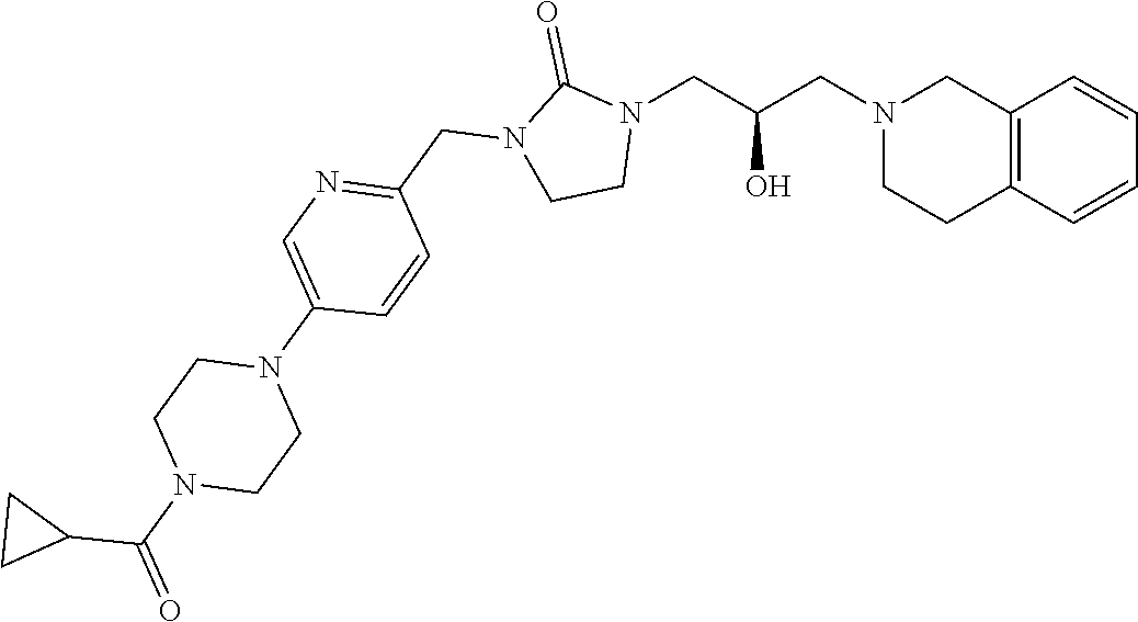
C12=C(C=CC=C1)CCN(CC(CN1C(=O)N(CC3=NC=C(N4CCN(C(=O)C5CC5)CC4)C=C3)CC1)O)C2
